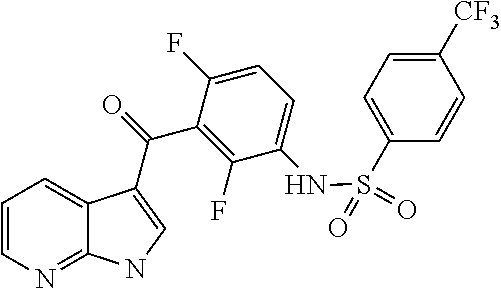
C12=NC=CC=C1C(C(=O)C1=C(F)C(NS(=O)(=O)C3=CC=C([CF3])C=C3)=CC=C1F)=CN2
